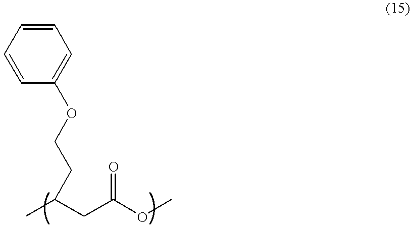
C1=CC(OCCC(C)CC(OC)=O)=CC=C1
